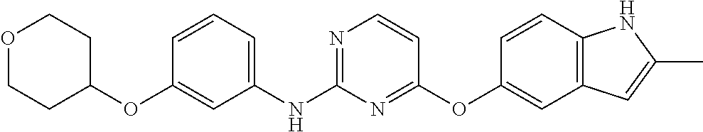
C1=CC=C(NC2=NC=CC(OC3=CC4=C(C=C3)NC(C)=C4)=N2)C=C1OC1CCOCC1
